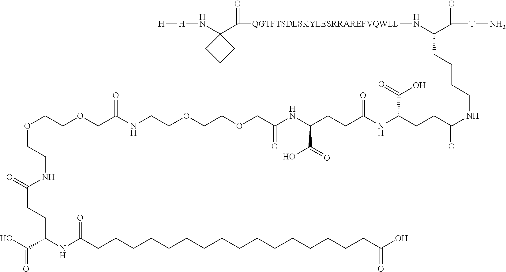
[T](C(C(N[QGTFTSDLSKYLESRRAREFVQWLL]C(=O)C1(N[H][H])CCC1)CCCCNC(CCC(C(=O)O)NC(CCC(C(O)=O)NC(=O)COCCOCCNC(COCCOCCNC(CCC(NC(CCCCCCCCCCCCCCCCC(=O)O)=O)C(=O)O)=O)=O)=O)=O)=O)N
